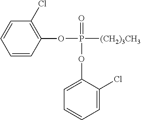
C1=CC(OP([(CH2)3CH3])(=O)OC2=CC=CC=C2Cl)=C(Cl)C=C1
